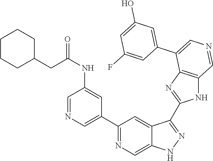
C1(C2=CN=CC(NC(CC3CCCCC3)=O)=C2)=NC=C2C(=C1)C(C1=NC3=C(N1)C=NC=C3C1=CC(O)=CC(F)=C1)=NN2
